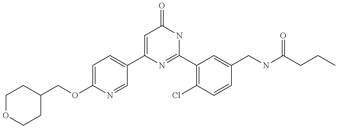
C1(C2=CC=C(OCC3CCOCC3)N=C2)=CC(=O)NC(C2=C(Cl)C=CC(CNC(CCC)=O)=C2)=N1
